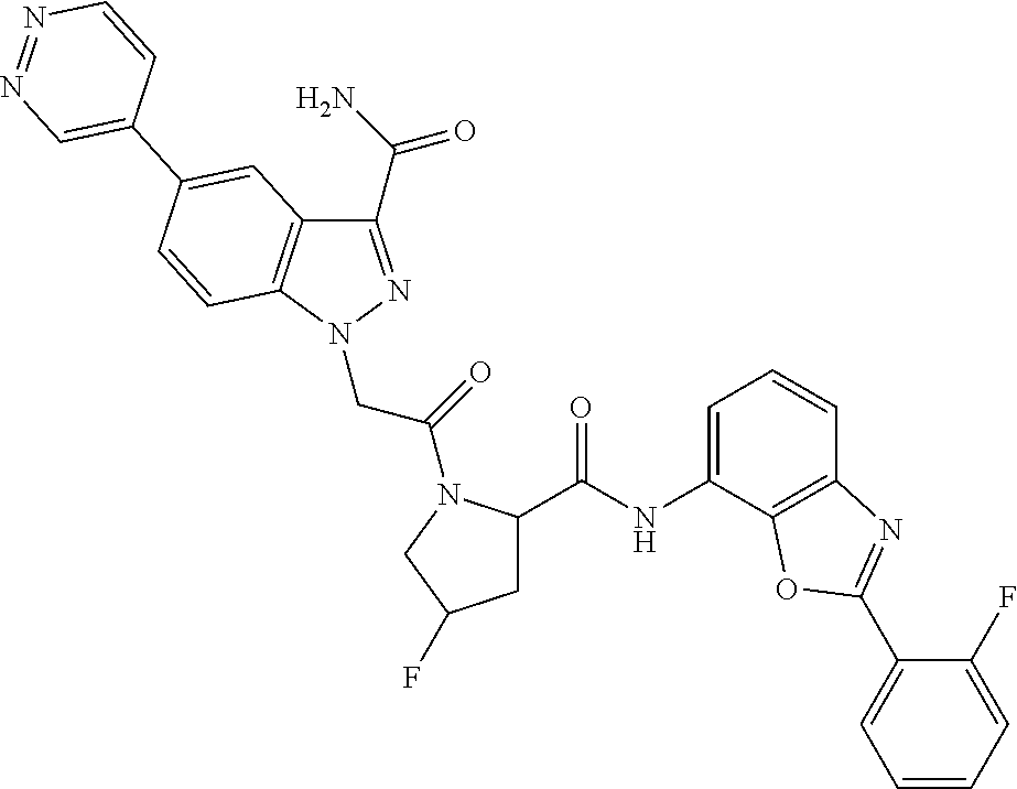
C1(C(N)=O)=NN(CC(=O)N2C(C(NC3=CC=CC4=C3OC(C3=CC=CC=C3F)=N4)=O)CC(F)C2)C2=C1C=C(C1=CN=NC=C1)C=C2
